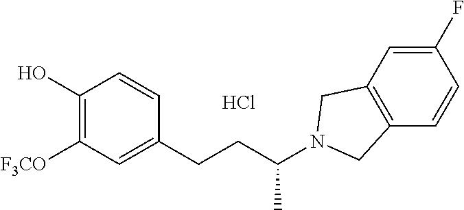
C1=C(F)C=CC2=C1CN(C(CCC1=CC([F3CO])=C(O)C=C1)C)C2.Cl
